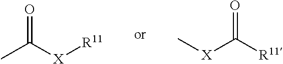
CC([X][R11])=O.[X](C(=O)[R11])C
